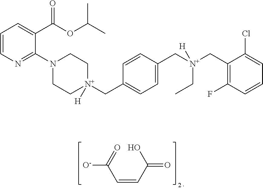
[O-]C(=O)C=CC(=O)O.C1=CN=C(N2CC[N+](CC3=CC=C(C[N+](CC4=C(F)C=CC=C4Cl)(CC)[H])C=C3)([H])CC2)C(C(OC(C)C)=O)=C1
